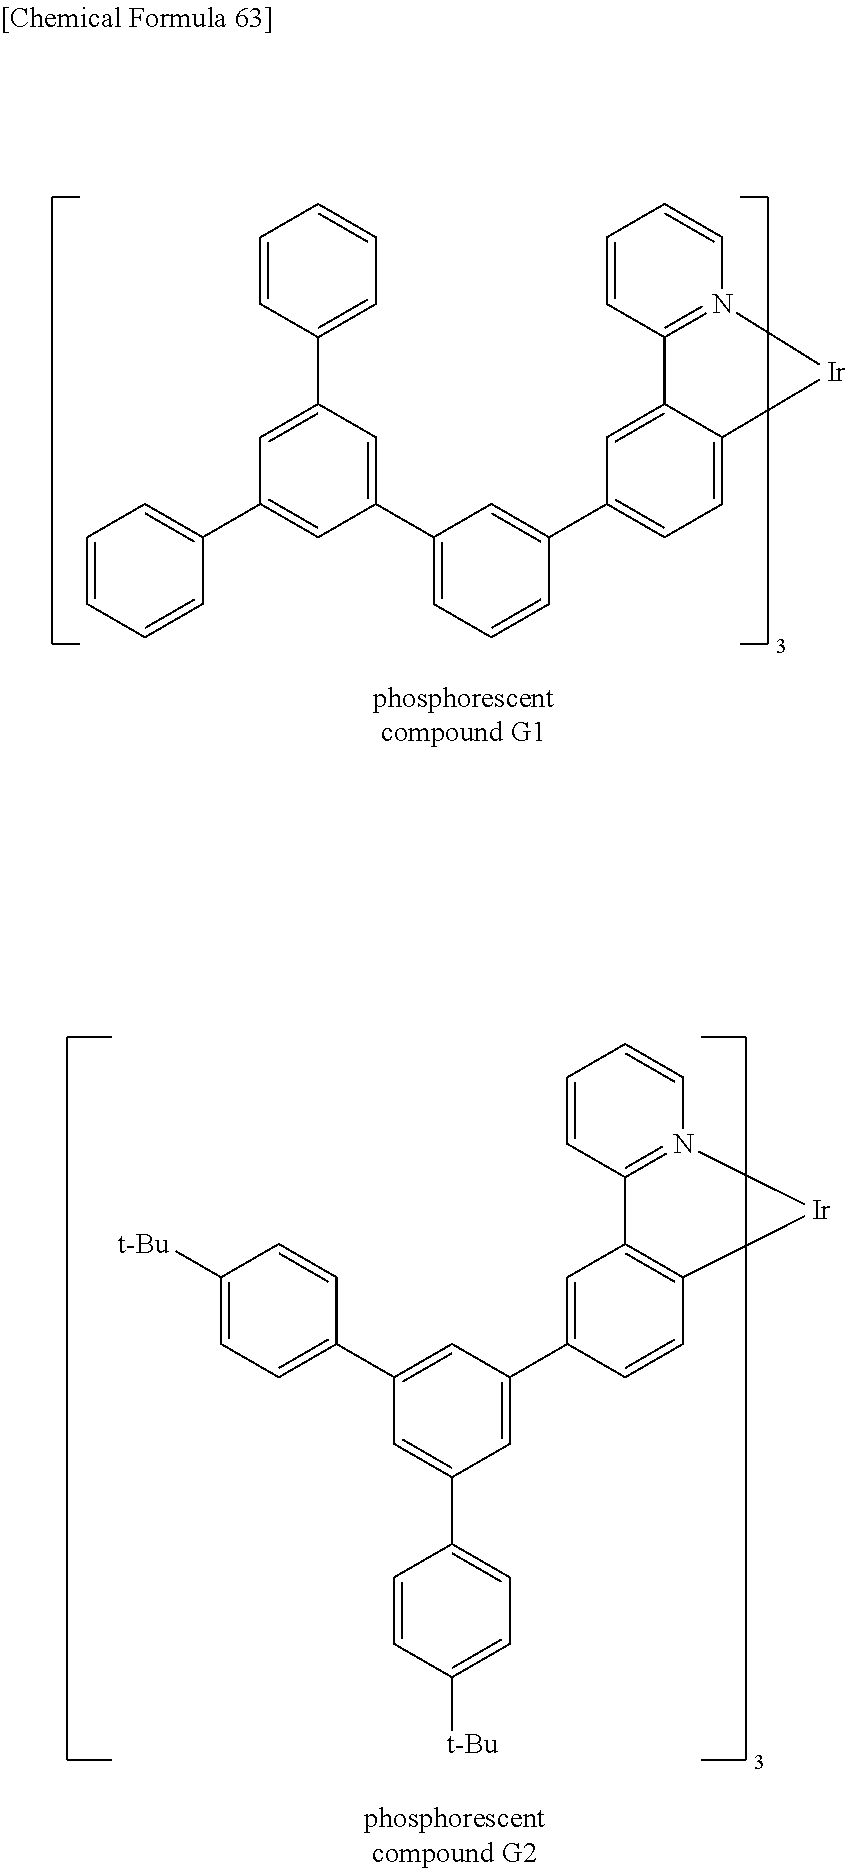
C1=CC(C2=CC(C3=CC=CC=C3)=CC(C3=CC=CC(C4=CC=C5C(=C4)C4=N(C=CC=C4)[Ir]5)=C3)=C2)=CC=C1.C1(C2=CC=C([t-Bu])C=C2)=CC(C2=CC3=C(C=C2)[Ir]N2=C3C=CC=C2)=CC(C2=CC=C([t-Bu])C=C2)=C1
